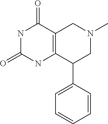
C1=CC=CC=C1C1CN(C)CC2=C1NC(=O)NC2=O
